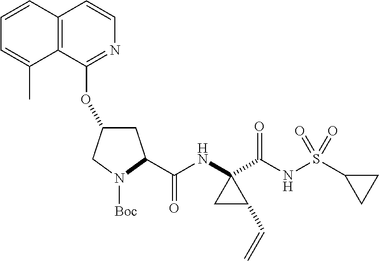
C12=C(C(OC3CC(C(NC4(C(NS(C5CC5)(=O)=O)=O)CC4C=C)=O)N([Boc])C3)=NC=C1)C(C)=CC=C2
